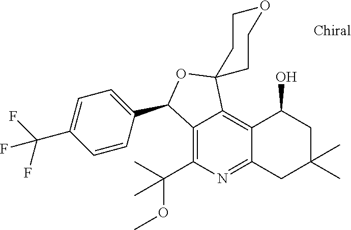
C1=CC(C2C3=C(C(C)(OC)C)N=C4C(=C3C3(O2)CCOCC3)C(O)CC(C)(C)C4)=CC=C1C(F)(F)F
